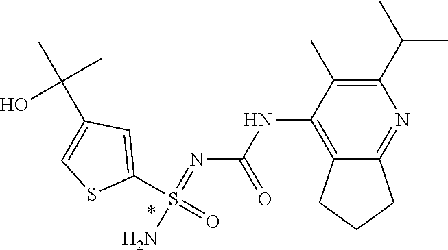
N(C1=C2C(=NC(C(C)C)=C1C)CCC2)C(N=S(N)(C1=CC(C(C)(C)O)=CS1)=O)=O
